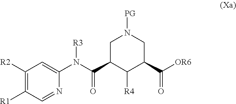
C1([R2])=C([R1])C=NC(N([R3])C(=O)C2C([R4])C(C(=O)[OR6])CN([PG])C2)=C1
